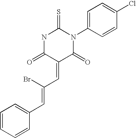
N1C(=O)C(=CC(=CC2=CC=CC=C2)Br)C(=O)N(C2=CC=C(Cl)C=C2)C1=S
